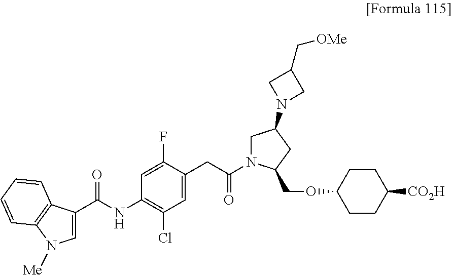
C1=C(CC(N2CC(N3CC(C[OMe])C3)CC2COC2CCC([CO2H])CC2)=O)C(F)=CC(NC(C2=CN([Me])C3=C2C=CC=C3)=O)=C1Cl
